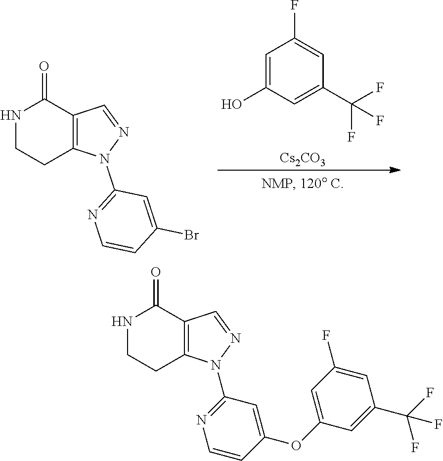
C1=C(O)C=C(C(F)(F)F)C=C1F.[Cs2CO3].N1CCC2=C(C1=O)C=NN2C1=NC=CC(Br)=C1.N1CCC2=C(C1=O)C=NN2C1=NC=CC(OC2=CC(F)=CC(C(F)(F)F)=C2)=C1
